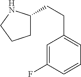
C1=C(CCC2CCCN2)C=C(F)C=C1
